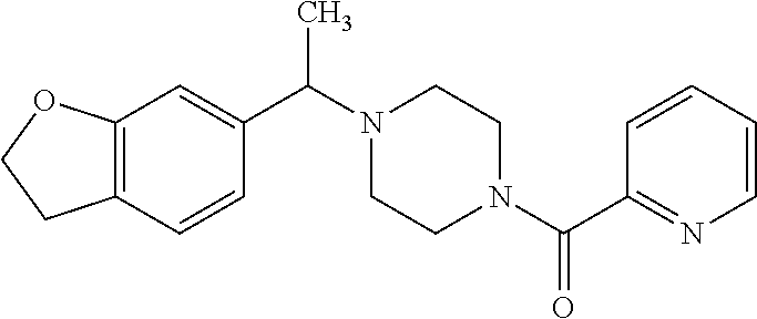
C12=C(C=CC(C(N3CCN(C(C4=NC=CC=C4)=O)CC3)C)=C1)CCO2
